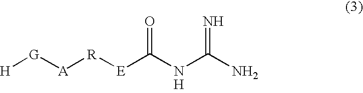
[H][G][A][R][E]C(NC(N)=N)=O.[H]
